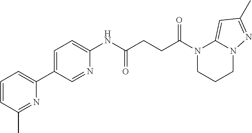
N1(C(=O)CCC(=O)NC2=CC=C(C3=CC=CC(C)=N3)C=N2)CCCN2C1=CC(C)=N2
